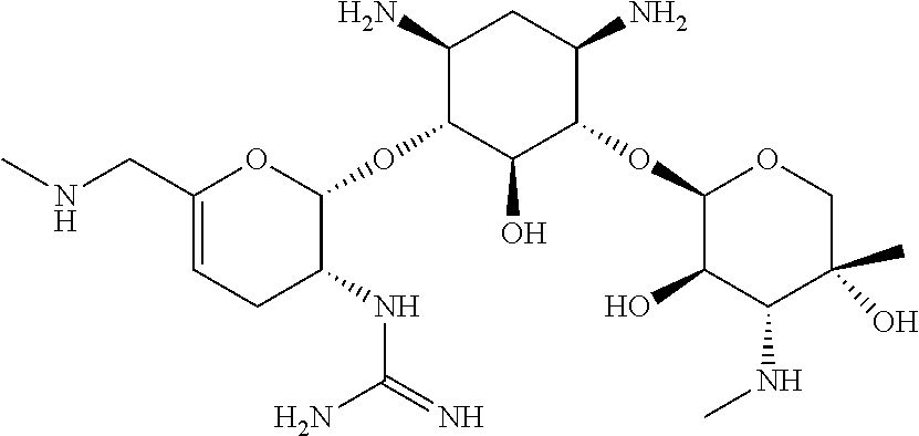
C1(CNC)=CCC(NC(=N)N)C(OC2C(O)C(OC3C(O)C(NC)C(O)(C)CO3)C(N)CC2N)O1
